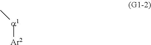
[a1]([Ar2])C
